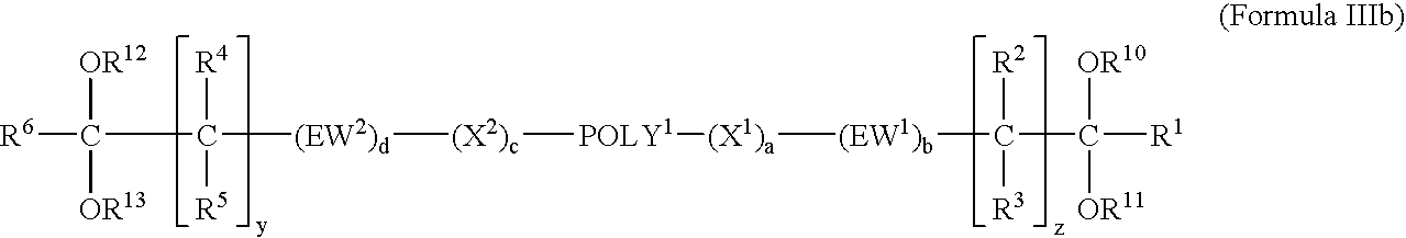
[(X1)a]([(EW1)b]C(C([R1])([OR10])[OR11])([R2])[R3])[POLY1][(X2)c][(EW2)d]C([R4])([R5])C([R6])([OR13])[OR12]
